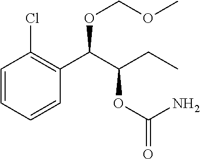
C1=CC=CC(C(C(CC)OC(=O)N)OCOC)=C1Cl
